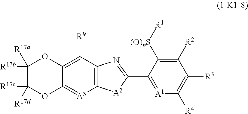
[A1]1=C(C2=NC3=C([A2]2)[A3]=C2C(=C3[R9])OC([R17b])([R17a])C([R17c])([R17d])O2)C([(O)nS][R1])=C([R2])C([R3])=C1[R4]
